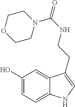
C1(O)=CC=C2C(=C1)C(CCNC(=O)N1CCOCC1)=CN2
